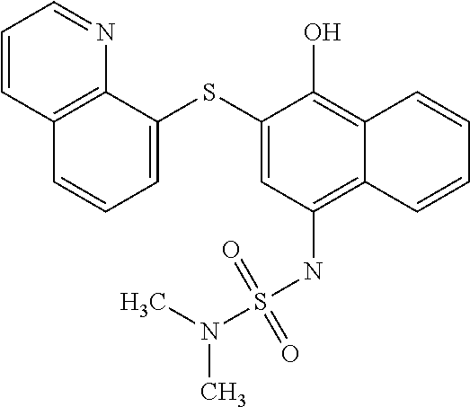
C12=C(NS(N(C)C)(=O)=O)C=C(SC3=CC=CC4=C3N=CC=C4)C(O)=C1C=CC=C2
